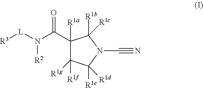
C1([R1a])(C(N([L][R3])[R2])=O)C([R1f])([R1g])C([R1e])([R1d])N(C#N)C1([R1b])[R1c]
